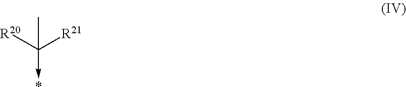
C(->*)([R20])([R21])C
